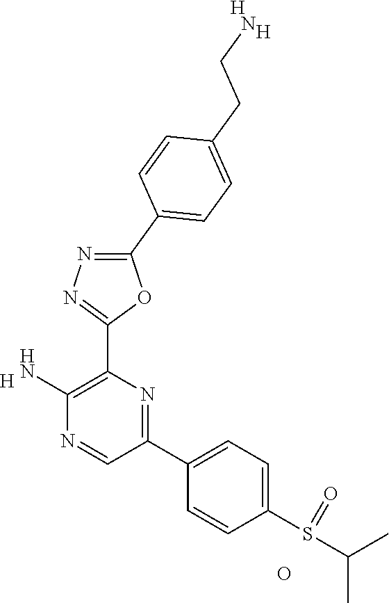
C1(S(C(C)C)=O)=CC=C(C2=NC(C3=NN=C(C4=CC=C(CCN)C=C4)O3)=C(N)N=C2)C=C1.[H].O.[H].[H]
